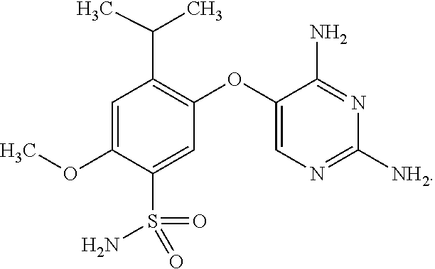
C1=C(OC)C(S(=O)(=O)N)=CC(OC2=CN=C([NH2])N=C2N)=C1C(C)C
